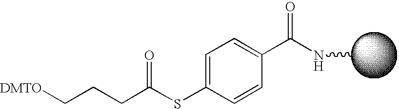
N(C)C(C1=CC=C(SC(CCC[DMTO])=O)C=C1)=O
